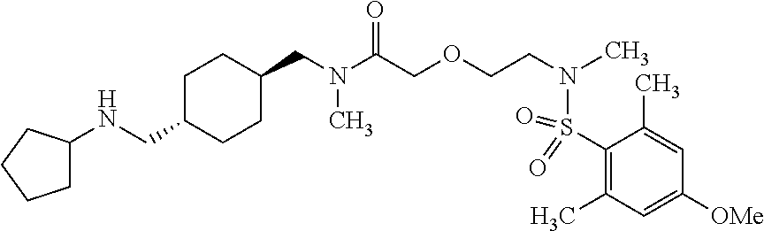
C1C(CNC2CCCC2)CCC(CN(C(COCCN(S(C2=C(C)C=C([OMe])C=C2C)(=O)=O)C)=O)C)C1
